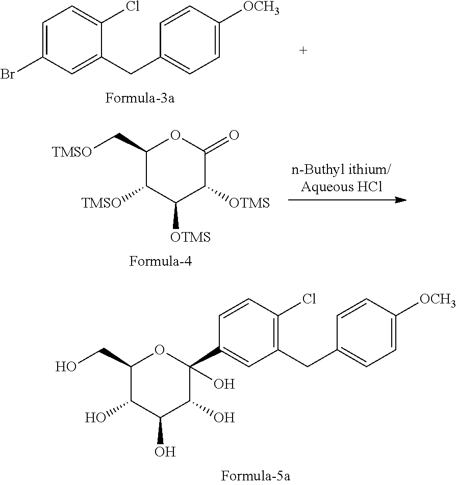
C1(O)C(O)C(O)C(C2=CC(CC3=CC=C([OCH3])C=C3)=C(Cl)C=C2)(O)OC1CO.C1=C(Br)C=C(CC2=CC=C([OCH3])C=C2)C(Cl)=C1.C1([TMSO])C([OTMS])C([OTMS])C(=O)OC1C[TMSO]
